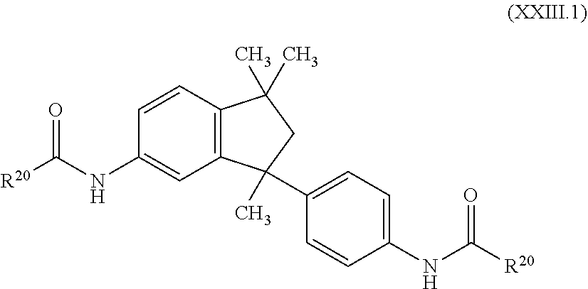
C1=CC2=C(C=C1NC([R20])=O)C(C)(C1=CC=C(NC([R20])=O)C=C1)CC2(C)C
